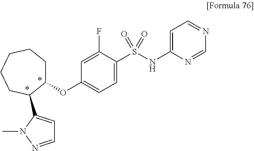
C1=C(S(NC2=CC=NC=N2)(=O)=O)C(F)=CC(OC2CCCCCC2C2=CC=NN2C)=C1
